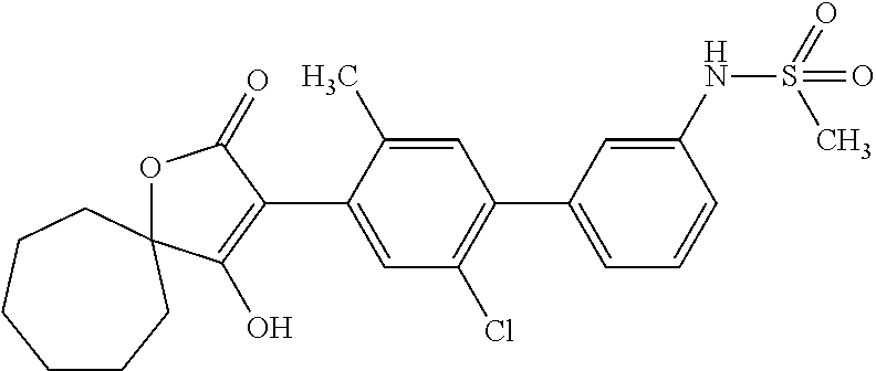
O1C(=O)C(C2=CC(Cl)=C(C3=CC=CC(NS(=O)(C)=O)=C3)C=C2C)=C(O)C12CCCCCC2
